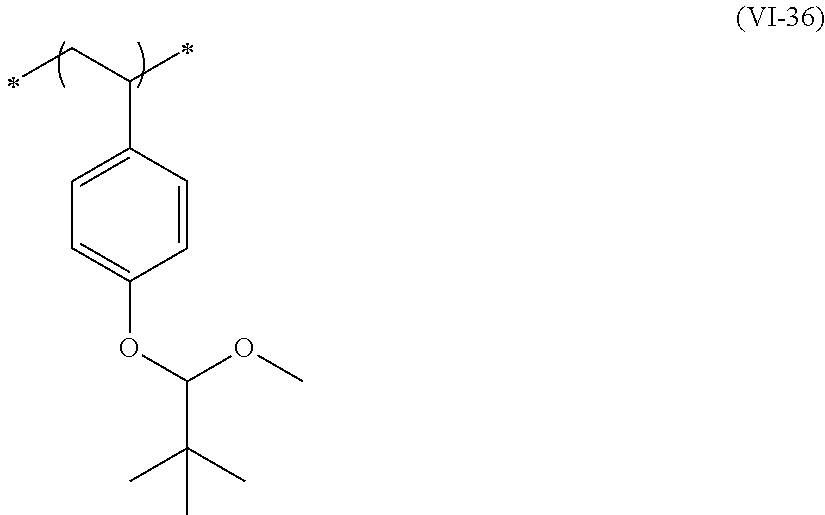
C1=CC(C(CC)C)=CC=C1OC(OC)C(C)(C)C
